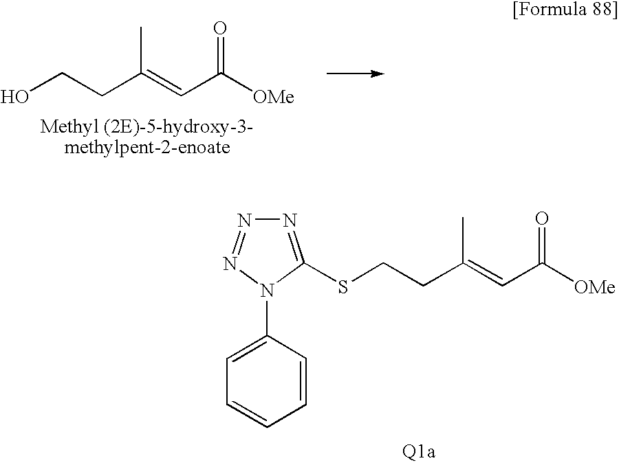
OCCC(=CC([OMe])=O)C.S(CCC(=CC([OMe])=O)C)C1=NN=NN1C1=CC=CC=C1
